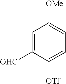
C1=C([OHC])C([OTf])=CC=C1[OMe]
